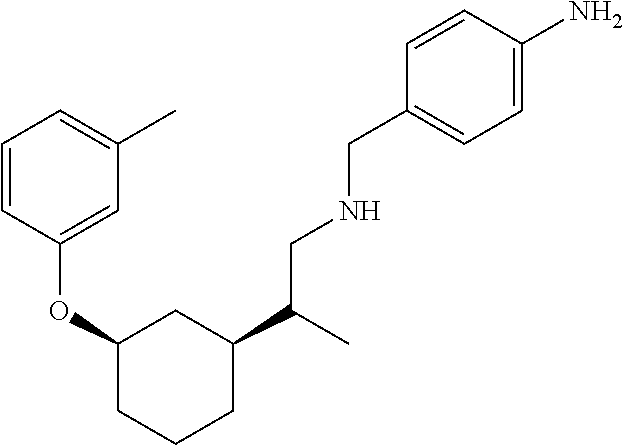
C1(C(CNCC2=CC=C(N)C=C2)C)CC(OC2=CC(C)=CC=C2)CCC1
